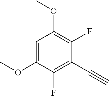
C1=C(OC)C(F)=C(C#C)C(F)=C1OC
